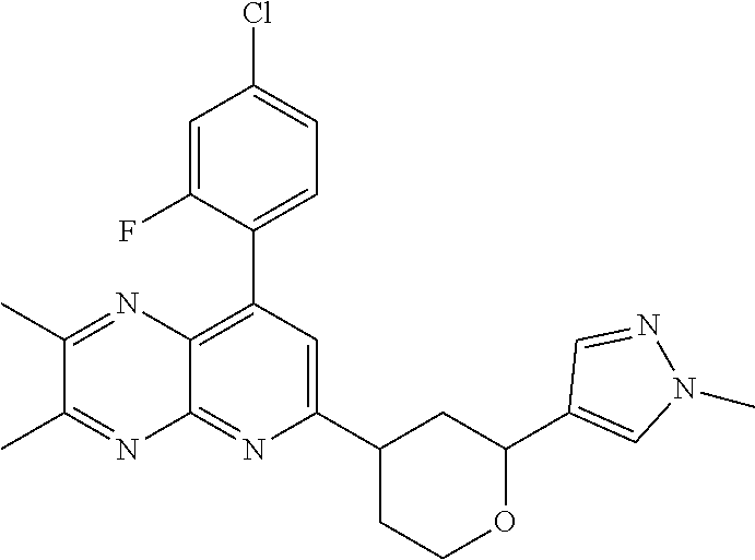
C1(C2=C3C(=NC(C4CCOC(C5=CN(C)N=C5)C4)=C2)N=C(C)C(C)=N3)=CC=C(Cl)C=C1F
